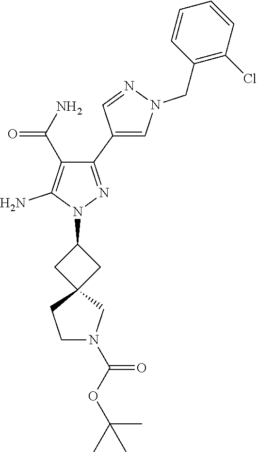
C1(C2=CN(CC3=C(Cl)C=CC=C3)N=C2)=NN(C2CC3(C2)CCN(C(OC(C)(C)C)=O)C3)C(N)=C1C(N)=O
